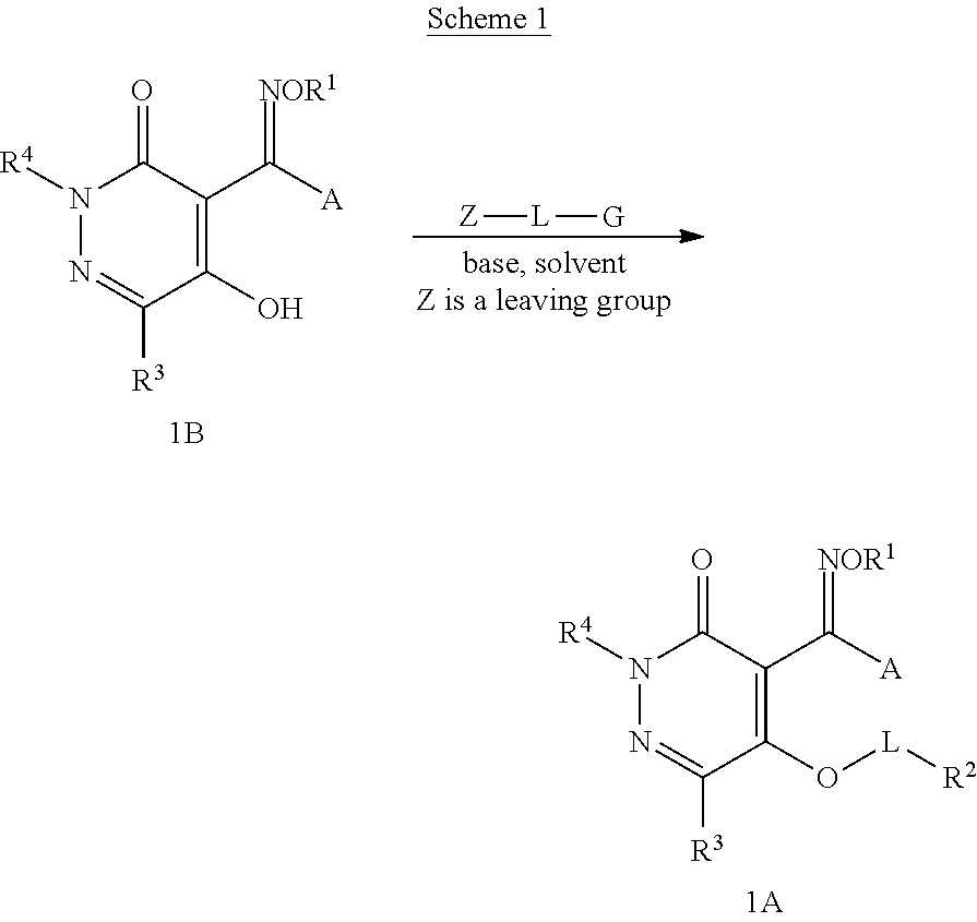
C1(O[L][R2])=C(C(=[NOR1])[A])C(=O)N([R4])N=C1[R3].C1(O)=C(C(=[NOR1])[A])C(=O)N([R4])N=C1[R3].[Z][L][G]
